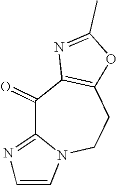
C1(=O)C2=NC=CN2CCC2=C1N=C(C)O2
